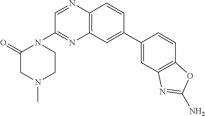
C1(C2=CC3=C(C=C2)N=CC(N2C(=O)CN(C)CC2)=N3)=CC2=C(C=C1)OC(N)=N2
